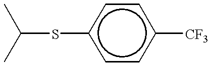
C(Sc1ccc([CF3])cc1)(C)C
